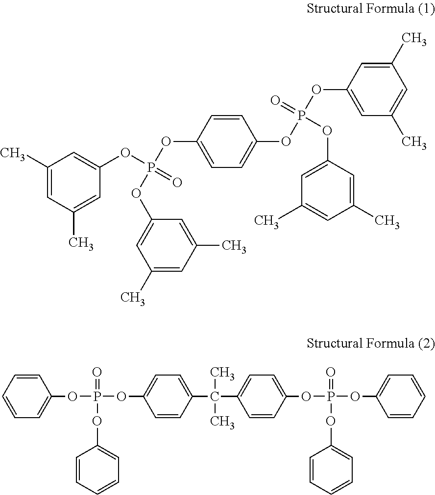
C1=CC=CC=C1OP(OC1=CC=C(C(C2=CC=C(OP(OC3=CC=CC=C3)(=O)OC3=CC=CC=C3)C=C2)(C)C)C=C1)(=O)OC1=CC=CC=C1.C1(C)=CC(C)=CC(OP(=O)(OC2=CC=C(OP(OC3=CC(C)=CC(C)=C3)(=O)OC3=CC(C)=CC(C)=C3)C=C2)OC2=CC(C)=CC(C)=C2)=C1
